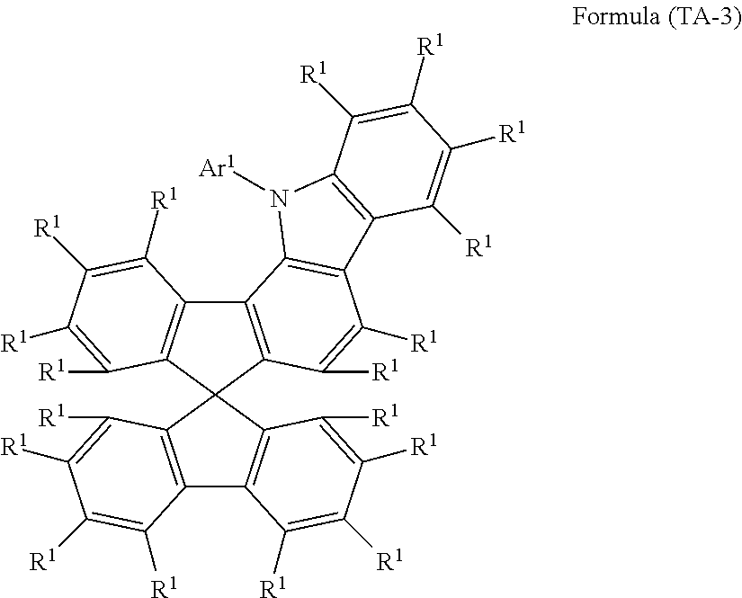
C12=C(C3(C4=C1C([R1])=C([R1])C([R1])=C4[R1])C1=C(C4=C3C([R1])=C([R1])C([R1])=C4[R1])C([R1])=C([R1])C([R1])=C1[R1])C([R1])=C([R1])C1=C2N([Ar1])C2=C1C([R1])=C([R1])C([R1])=C2[R1]
